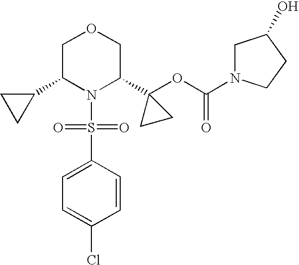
C1(C2N(S(=O)(=O)C3=CC=C(Cl)C=C3)C(C3(OC(=O)N4CC(O)CC4)CC3)COC2)CC1
